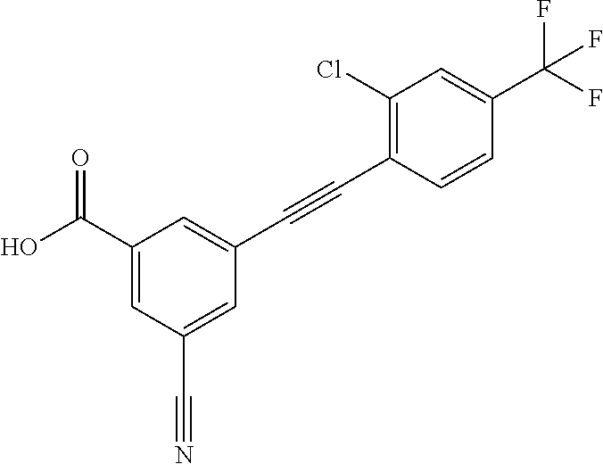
C1(C(O)=O)=CC(C#N)=CC(C#CC2=C(Cl)C=C(C(F)(F)F)C=C2)=C1
